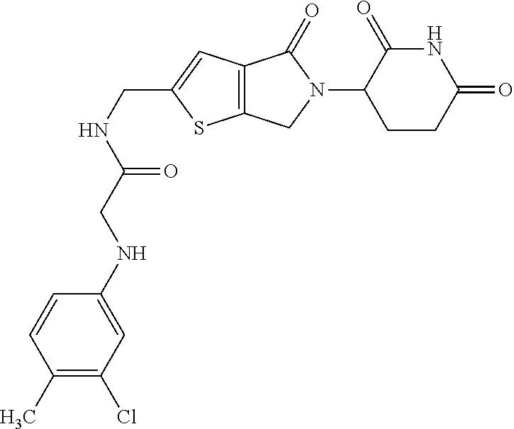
C12=C(CN(C3CCC(=O)NC3=O)C1=O)SC(CNC(CNC1=CC(Cl)=C(C)C=C1)=O)=C2
